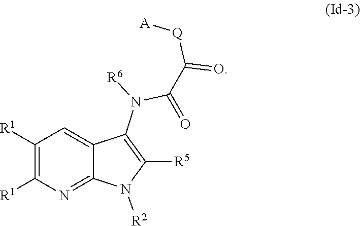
[R6]N(C(=O)C([Q][A])=O)C1=C([R5])N([R2])C2=NC([R1])=C([R1])C=C12
